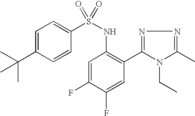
C1=C(C(C)(C)C)C=CC(S(NC2=C(C3=NN=C(C)N3CC)C=C(F)C(F)=C2)(=O)=O)=C1
